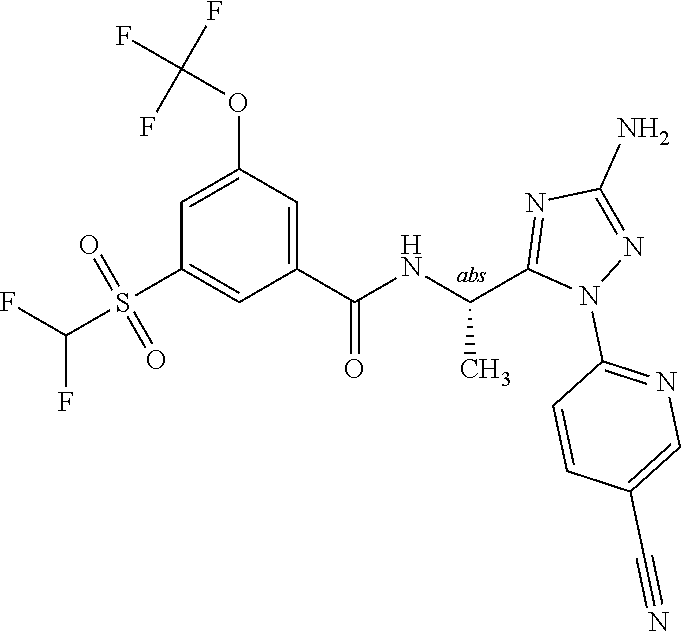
C1=C(OC(F)(F)F)C=C(C(=O)NC(C)C2=NC(N)=NN2C2=NC=C(C#N)C=C2)C=C1S(=O)(=O)C(F)F
